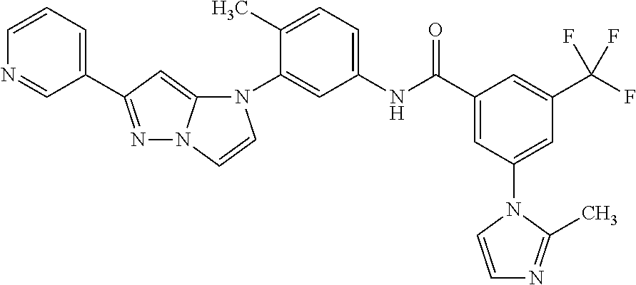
N1=C(C2=CC=CN=C2)C=C2N1C=CN2C1=CC(NC(C2=CC(N3C=CN=C3C)=CC(C(F)(F)F)=C2)=O)=CC=C1C
